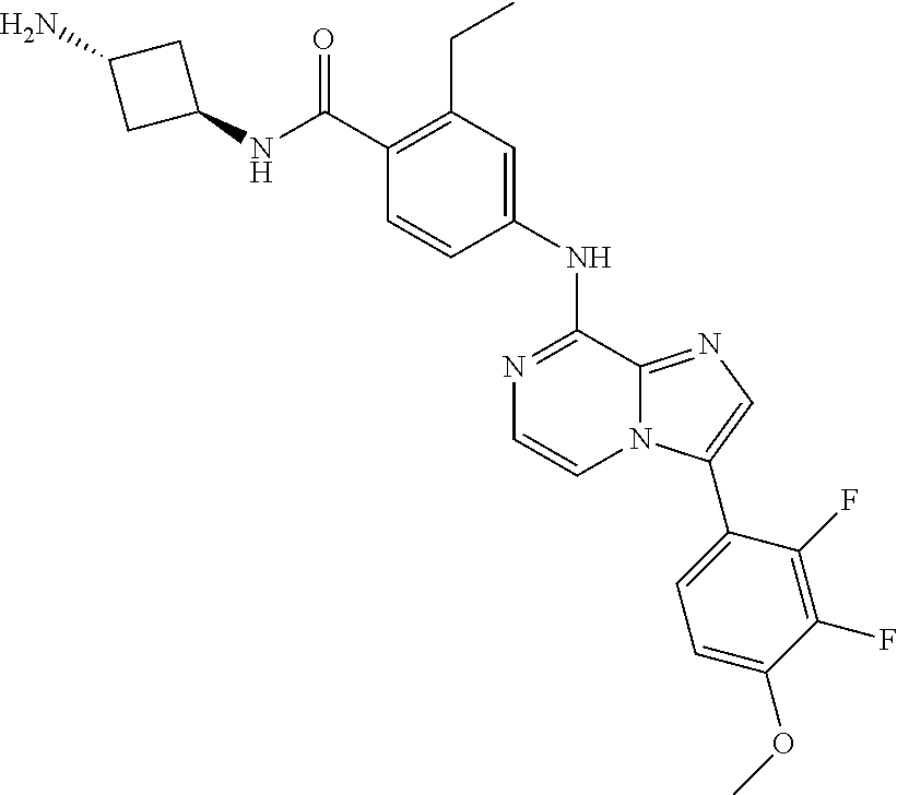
C(C1=C(CC)C=C(NC2=NC=CN3C2=NC=C3C2=CC=C(OC)C(F)=C2F)C=C1)(=O)NC1CC(N)C1
